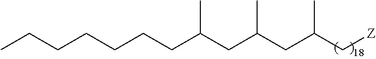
C(CCC(CC(CC(C[Z])C)C)C)CCCC
